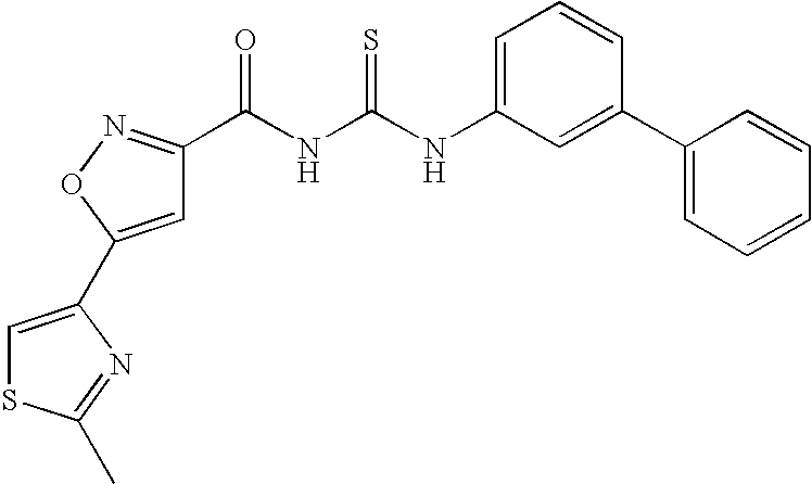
N(C(=S)NC(=O)C1=NOC(C2=CSC(C)=N2)=C1)C1=CC=CC(C2=CC=CC=C2)=C1
